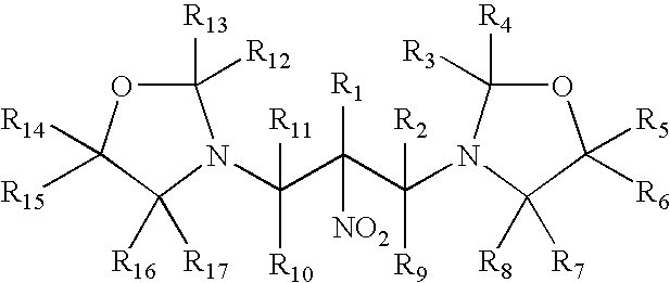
C1([R13])([R12])OC([R14])([R15])C([R16])([R17])N1C(C(C([R9])(N1C([R3])([R4])OC([R5])([R6])C1([R8])[R7])[R2])([R1])[NO2])([R10])[R11]
